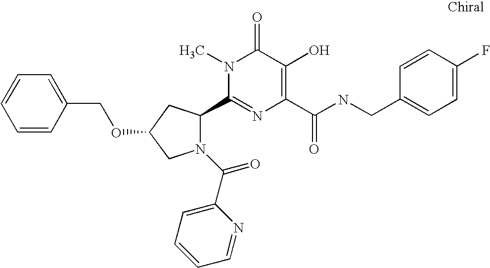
C1(C2N(C(=O)C3=CC=CC=N3)CC(OCC3=CC=CC=C3)C2)=NC(C(NCC2=CC=C(F)C=C2)=O)=C(O)C(=O)N1C
